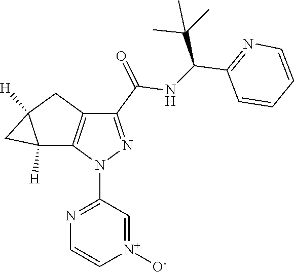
[N+]1([O-])=CC(N2C3=C(CC4([H])CC34[H])C(C(NC(C3=NC=CC=C3)C(C)(C)C)=O)=N2)=NC=C1
